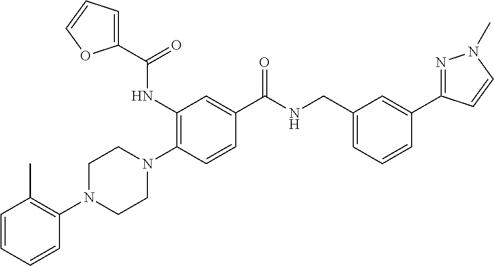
C1=CC=CC(N2CCN(C3=C(NC(C4=CC=CO4)=O)C=C(C(NCC4=CC=CC(C5=NN(C)C=C5)=C4)=O)C=C3)CC2)=C1C
